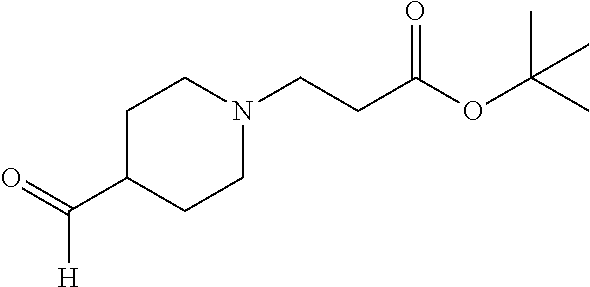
C1C(C([H])=O)CCN(CCC(OC(C)(C)C)=O)C1
